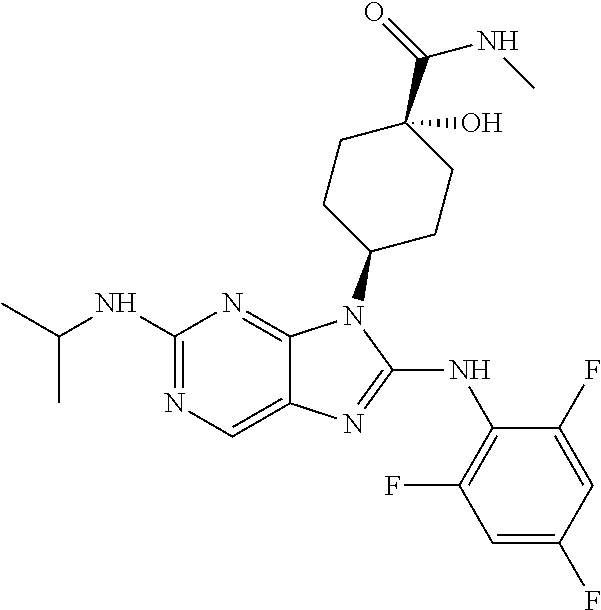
N1=C(NC(C)C)N=C2C(=C1)N=C(NC1=C(F)C=C(F)C=C1F)N2C1CCC(C(NC)=O)(O)CC1
